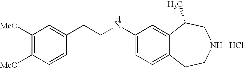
C(CC1=CC([MeO])=C([MeO])C=C1)NC1=CC=C2C(=C1)C(C)CNCC2.Cl
